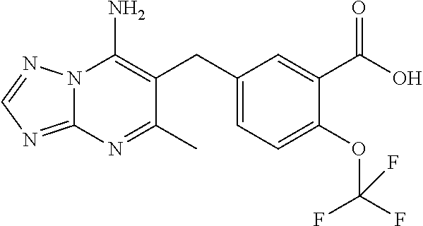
N12C(=NC=N1)N=C(C)C(CC1=CC=C(OC(F)(F)F)C(C(O)=O)=C1)=C2N
